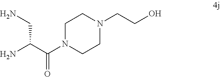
C1N(C(C(N)CN)=O)CCN(CCO)C1
